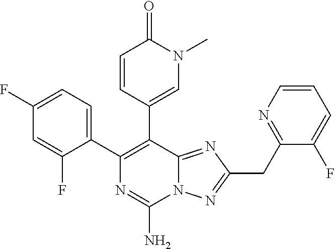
N12C(=NC(CC3=NC=CC=C3F)=N1)C(C1=CN(C)C(=O)C=C1)=C(C1=CC=C(F)C=C1F)N=C2N
